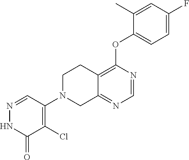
C12=C(OC3=CC=C(F)C=C3C)N=CN=C1CN(C1=C(Cl)C(=O)NN=C1)CC2
